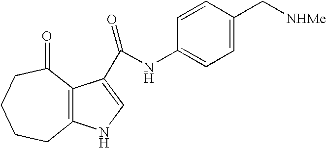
C12=C(C(C(NC3=CC=C(C[NHMe])C=C3)=O)=CN1)C(=O)CCCC2
